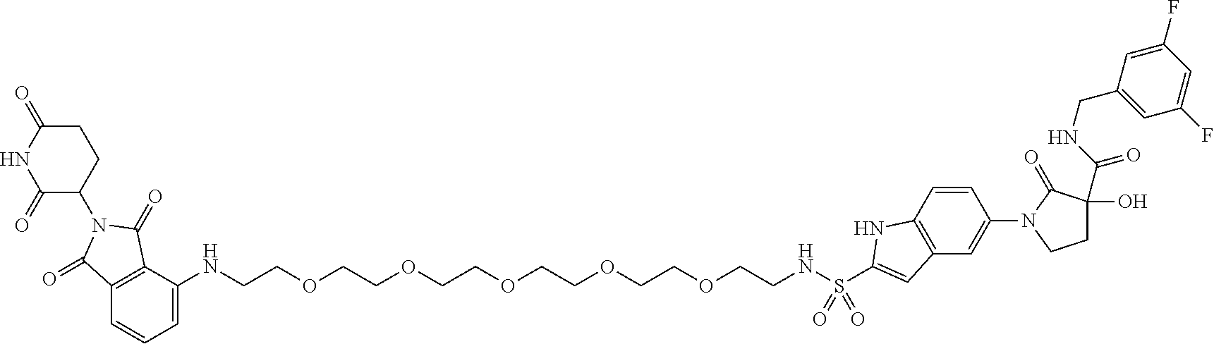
C1=C(NCCOCCOCCOCCOCCOCCNS(C2=CC3=C(C=CC(N4CCC(O)(C(NCC5=CC(F)=CC(F)=C5)=O)C4=O)=C3)N2)(=O)=O)C2=C(C=C1)C(=O)N(C1CCC(=O)NC1=O)C2=O
